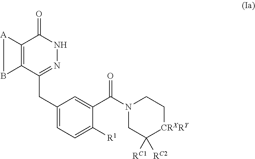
C12=C(C(CC3=CC=C([R1])C(C(N4CC([RC1])([RC2])[CRXRY]CC4)=O)=C3)=NNC1=O)B[A]2
